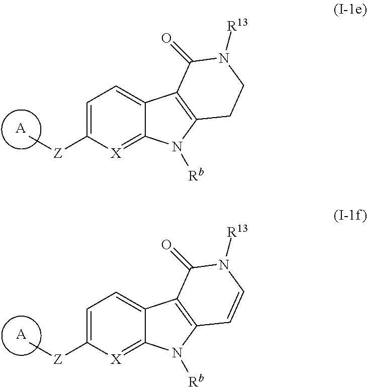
[A].C1=C([Z]C)[X]=C2C(=C1)C1=C(N2[Rb])CCN([R13])C1=O.[A].C1=C([Z]C)[X]=C2C(=C1)C1=C(N2[Rb])C=CN([R13])C1=O
